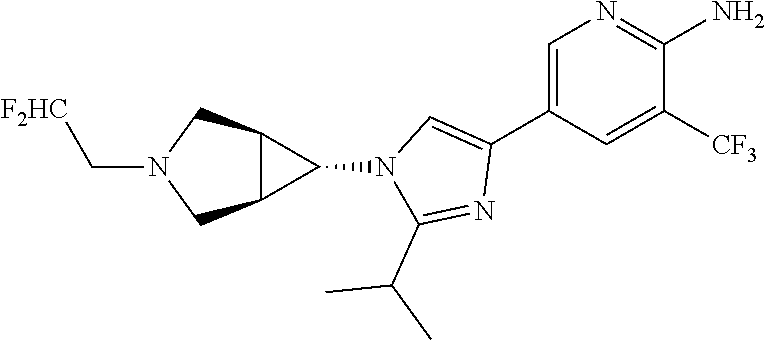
C1=C(C2=CN(C3C4C3CN(C[F2HC])C4)C(C(C)C)=N2)C=C([CF3])C(N)=N1
